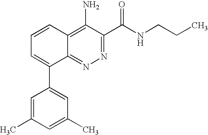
C1(C)=CC(C)=CC(C2=CC=CC3=C(N)C(C(NCCC)=O)=NN=C23)=C1
